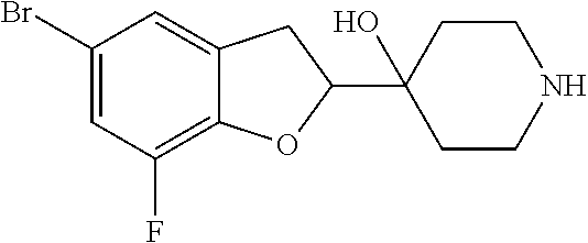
C1(Br)=CC(F)=C2C(=C1)CC(C1(O)CCNCC1)O2
